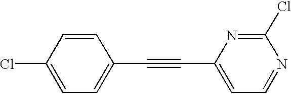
ClC1=CC=C(C#CC2=CC=NC(Cl)=N2)C=C1
